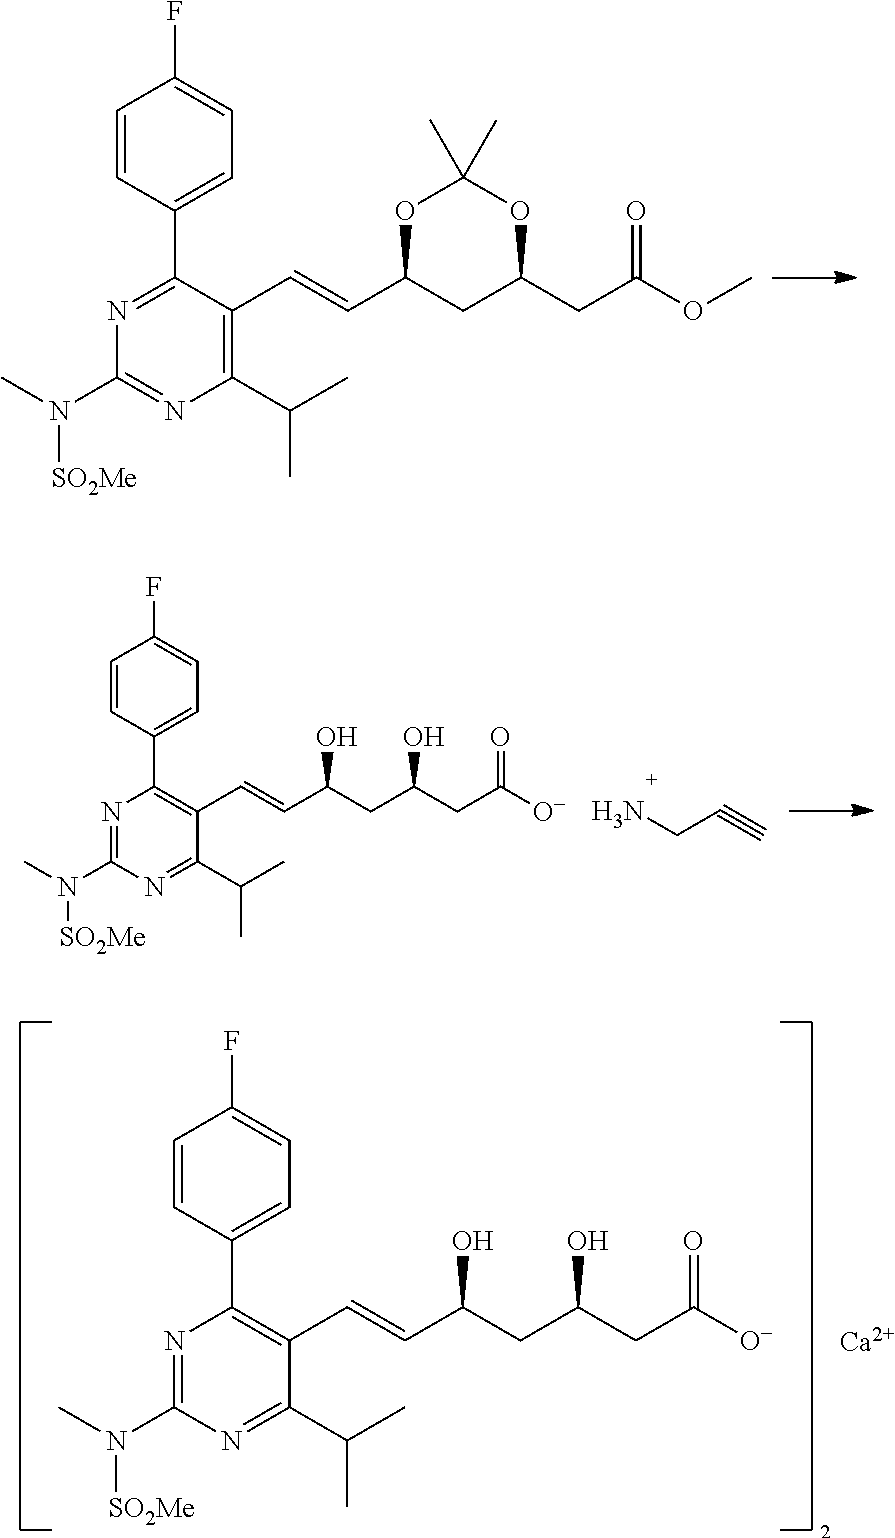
C1=CC(C2=NC(N(C)[SO2Me])=NC(C(C)C)=C2C=CC2CC(CC(OC)=O)OC(C)(C)O2)=CC=C1F.C1=CC(C2=C(C=CC(CC(CC([O-])=O)O)O)C(C(C)C)=NC(N(C)[SO2Me])=N2)=CC=C1F.[Ca].C1=CC(C2=C(C=CC(CC(CC([O-])=O)O)O)C(C(C)C)=NC(N(C)[SO2Me])=N2)=CC=C1F.NCC#C
